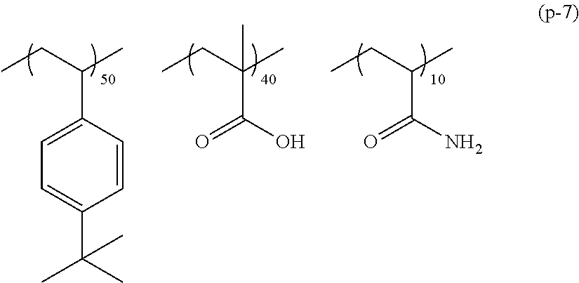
CCC(C)C1=CC=C(C(C)(C)C)C=C1.CCC(C)(C(=O)O)C.CCC(C)C(=O)N
